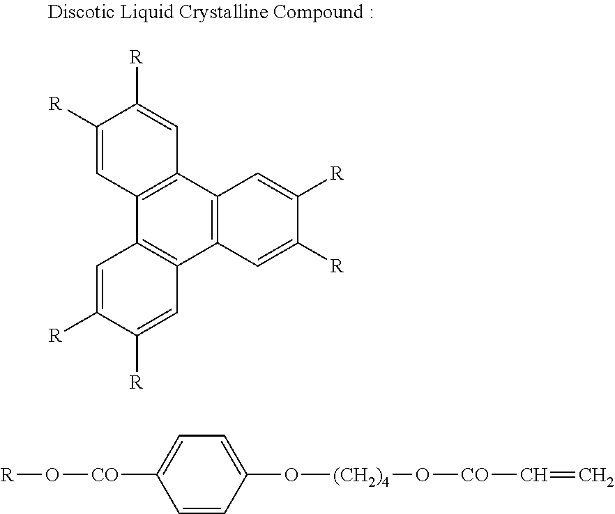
C12=C(C3=C(C4=C1C=C([R])C([R])=C4)C=C([R])C([R])=C3)C=C([R])C([R])=C2.[R]O[CO]C1=CC=C(O[(CH2)4]O[CO]C=C)C=C1
